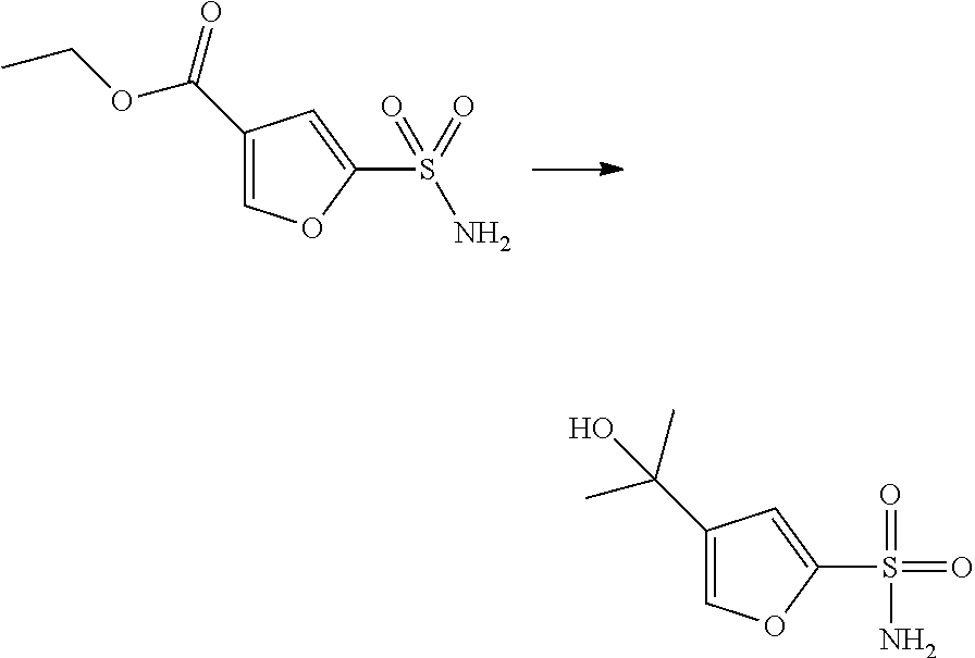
C1(C(OCC)=O)=COC(S(=O)(N)=O)=C1.C1(C(C)(C)O)=COC(S(=O)(N)=O)=C1
